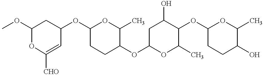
COC1OC([CHO])=CC(OC2CCC(OC3CC(O)C(OC4CCC(O)C(C)O4)C(C)O3)C(C)O2)C1
